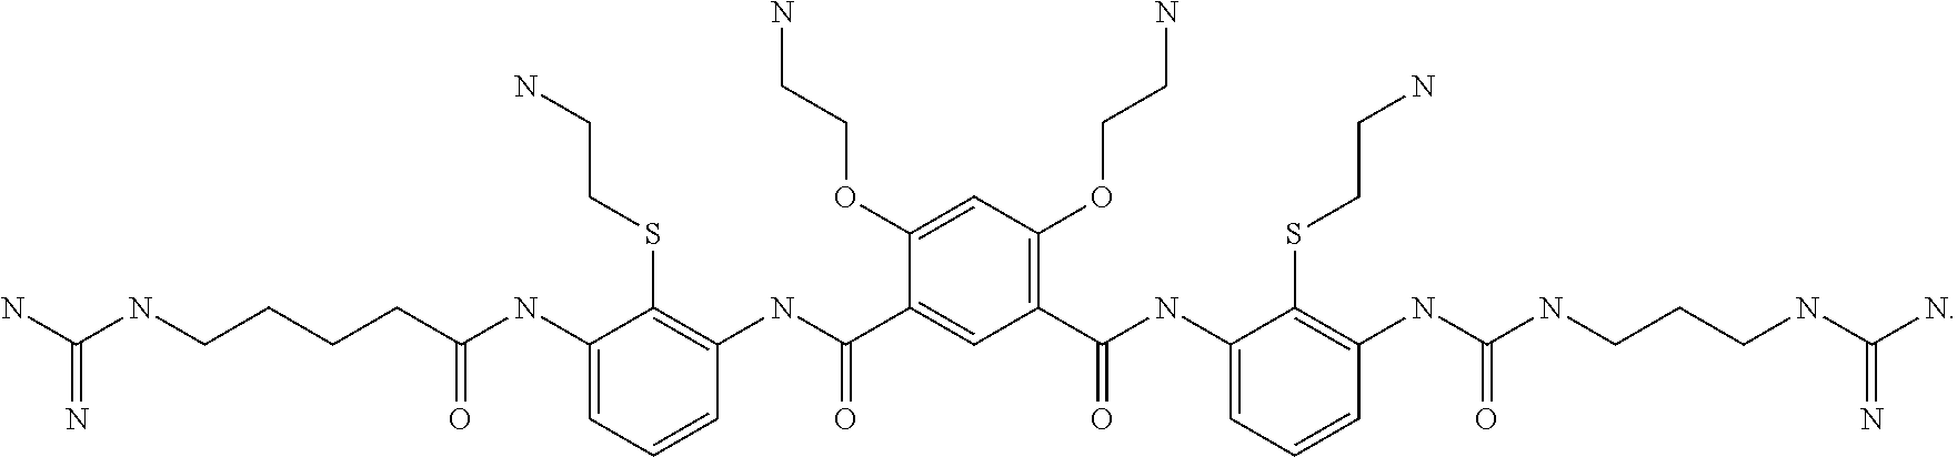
C(CCCNC(=N)N)C(=O)NC1=CC=CC(NC(=O)C2=CC(C(=O)NC3=CC=CC(NC(=O)NCCCNC(=N)N)=C3SCCN)=C(OCCN)C=C2OCCN)=C1SCCN
